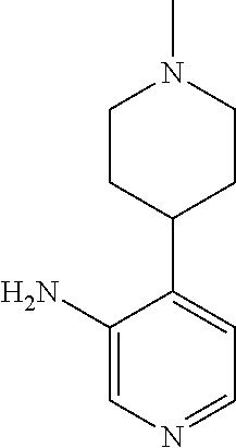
N1=CC=C(C2CCN(C)CC2)C(N)=C1
